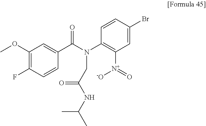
C1(OC)=C(F)C=CC(C(N(C2=C([N+](=O)[-O])C=C(Br)C=C2)CC(NC(C)C)=O)=O)=C1
